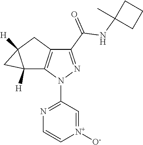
C12([H])C3=C(CC1([H])C2)C(C(=O)NC1(C)CCC1)=NN3C1=NC=C[N+]([O-])=C1
